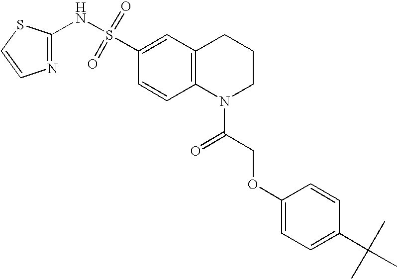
C1(NS(C2=CC3=C(C=C2)N(C(COC2=CC=C(C(C)(C)C)C=C2)=O)CCC3)(=O)=O)=NC=CS1
